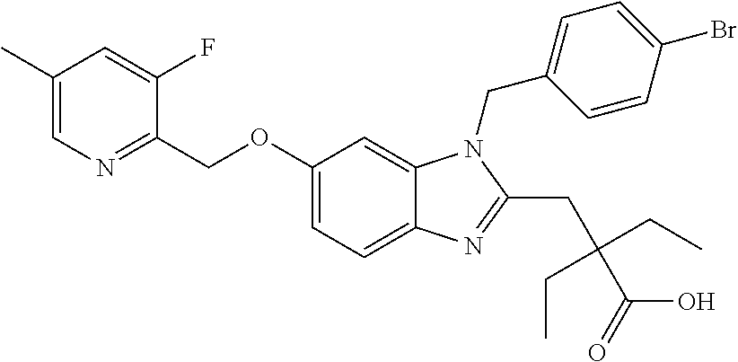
C1(COC2=CC=C3C(=C2)N(CC2=CC=C(Br)C=C2)C(CC(C(=O)O)(CC)CC)=N3)=NC=C(C)C=C1F
